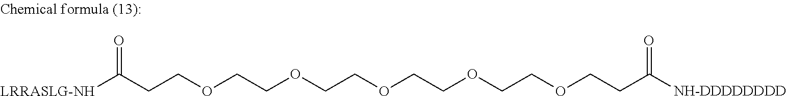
[LRRASLG-NH]C(CCOCCOCCOCCOCCOCCC([NH-DDDDDDDD])=O)=O
